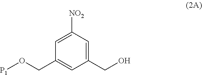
C(C1=CC(CO)=CC([NO2])=C1)O[P1]
